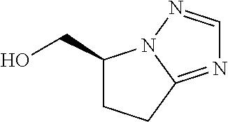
C1(CO)CCC2=NC=NN12
